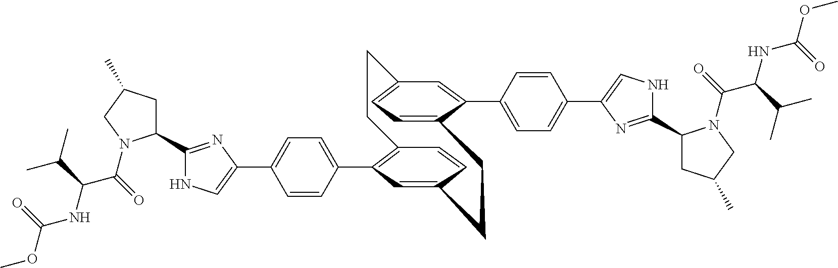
C1(C2CC(C)CN2C(=O)C(NC(OC)=O)C(C)C)=NC(C2=CC=C(C3=C4C=CC(=C3)CCC3=CC=C(C=C3C3=CC=C(C5=CNC(C6CC(C)CN6C(C(NC(OC)=O)C(C)C)=O)=N5)C=C3)CC4)C=C2)=CN1
